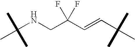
C(NCC(C=CC(C)(C)C)(F)F)(C)(C)C
